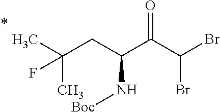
C(C(CC(C)(C)F)N[Boc])(C(Br)Br)=O
